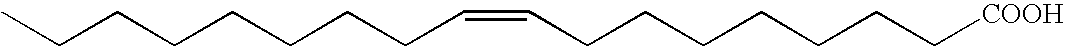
CCCCCCCCC=CCCCCCCC[COOH]
